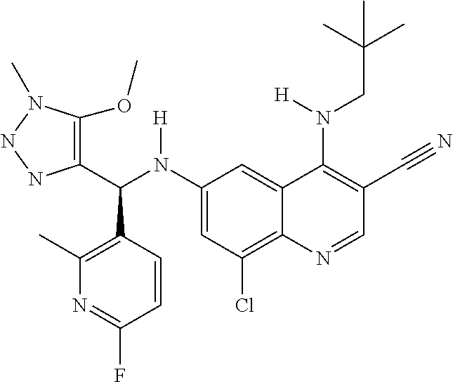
C1(N(C(C2=C(OC)N(C)NN2)C2=C(C)N=C(F)C=C2)[H])=CC(Cl)=C2C(=C1)C(N(CC(C)(C)C)[H])=C(C#N)C=N2
